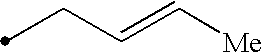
C(C=C[Me])C
